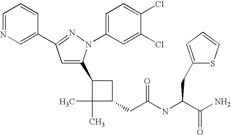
C1(CC(=O)NC(C(N)=O)CC2=CC=CS2)CC(C2=CC(C3=CN=CC=C3)=NN2C2=CC=C(Cl)C(Cl)=C2)C1(C)C
